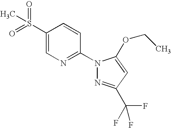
C1(S(=O)(=O)C)=CN=C(N2N=C(C(F)(F)F)C=C2OCC)C=C1
